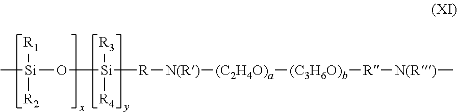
C[Si](O[Si]([R][N(R)][(C2H4O)a][(C3H6O)b][R][N(R)]C)([R3])[R4])([R1])[R2]
